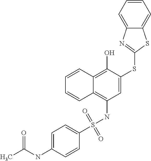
C1(S(NC2=C3C(=C(O)C(SC4=NC5=CC=CC=C5S4)=C2)C=CC=C3)(=O)=O)=CC=C(NC(C)=O)C=C1
